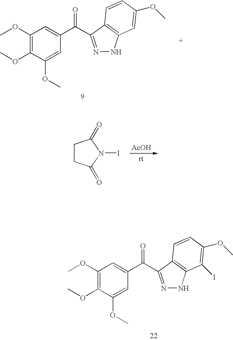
C1CC(=O)N(I)C1=O.[AcOH].C1(OC)=C(OC)C(OC)=CC(C(=O)C2=NNC3=C2C=CC(OC)=C3)=C1.C1(OC)=C(OC)C(OC)=CC(C(=O)C2=NNC3=C2C=CC(OC)=C3I)=C1
